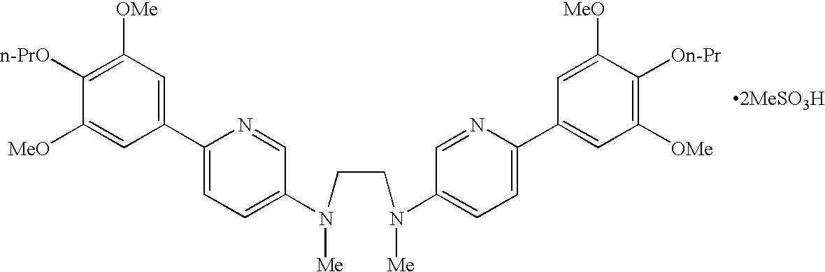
C1(C2=CC=C(N(CCN([Me])C3=CC=C(C4=CC([OMe])=C([On-Pr])C([MeO])=C4)N=C3)[Me])C=N2)=CC([OMe])=C([n-PrO])C([MeO])=C1
